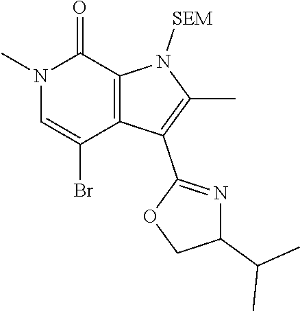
N1(C)C=C(Br)C2=C(C1=O)N([SEM])C(C)=C2C1=NC(C(C)C)CO1
